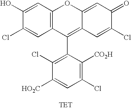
C1=C(O)C(Cl)=CC2=C1OC1=CC(=O)C(Cl)=CC1=C2C1=C(Cl)C([HO2C])=CC(Cl)=C1[CO2H]
